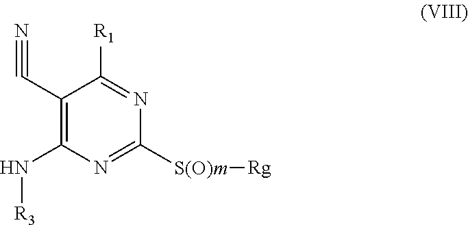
C1(C#N)=C(N[R3])N=C([S(O)m][Rg])N=C1[R1]
